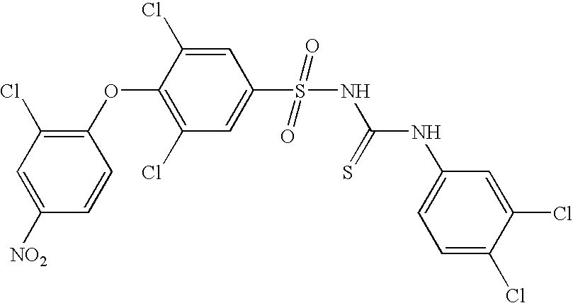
C1([NO2])=CC(Cl)=C(OC2=C(Cl)C=C(S(NC(=S)NC3=CC=C(Cl)C(Cl)=C3)(=O)=O)C=C2Cl)C=C1
